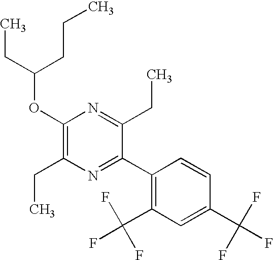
C1(OC(CCC)CC)=C(CC)N=C(C2=C(C(F)(F)F)C=C(C(F)(F)F)C=C2)C(CC)=N1
